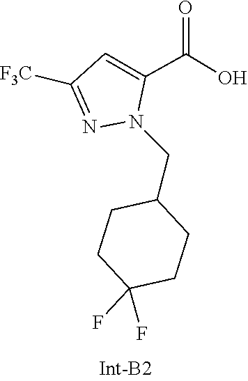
FC1(F)CCC(CN2N=C([F3C])C=C2C(=O)O)CC1
